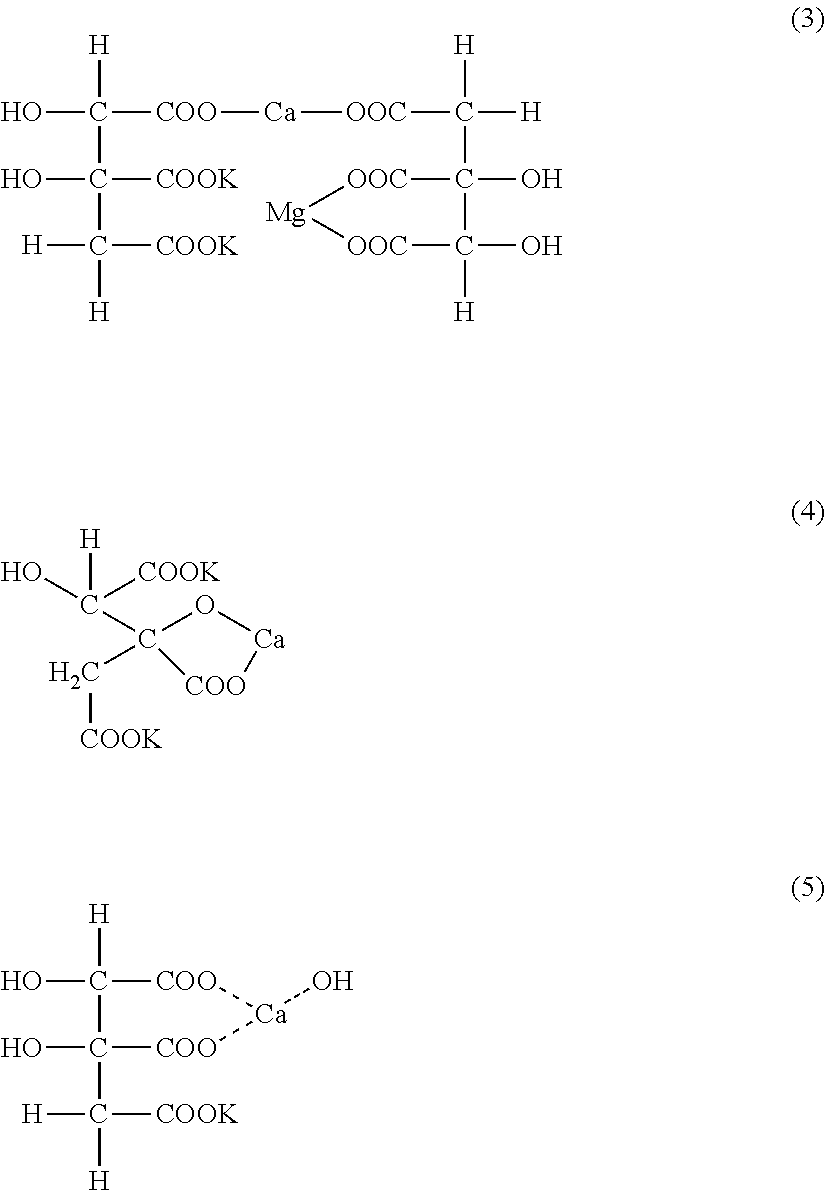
OC([COO][Ca][OOC]C([H])([H])C1(O)[OOC][Mg][OOC]C1(O)[H])([H])C(C([H])([H])[COOK])(O)[COOK].[H]C(O)([COOK])C1(C[COOK])O[Ca][COO]1.OC1([H])[COO][Ca](O)[COO]C1(C([H])([H])[COOK])O
